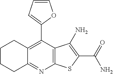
C12=C(C(C3=CC=CO3)=C3C(=N1)CCCC3)C(N)=C(C(N)=O)S2
